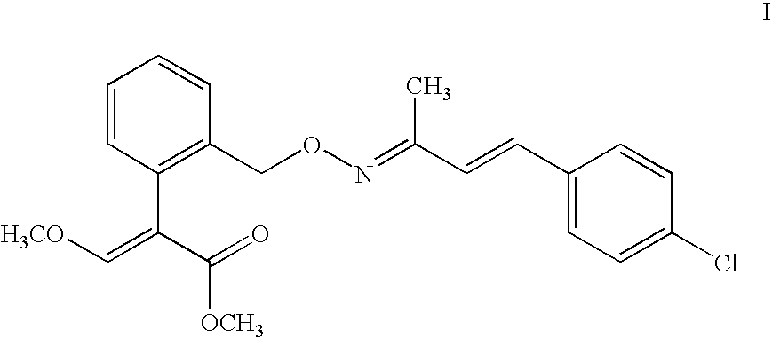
C1=CC(C(=C[H3CO])C(=O)[OCH3])=C(CON=C(C)C=CC2=CC=C(Cl)C=C2)C=C1
